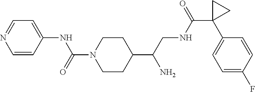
C1=CC(NC(N2CCC(C(CNC(C3(C4=CC=C(F)C=C4)CC3)=O)N)CC2)=O)=CC=N1
